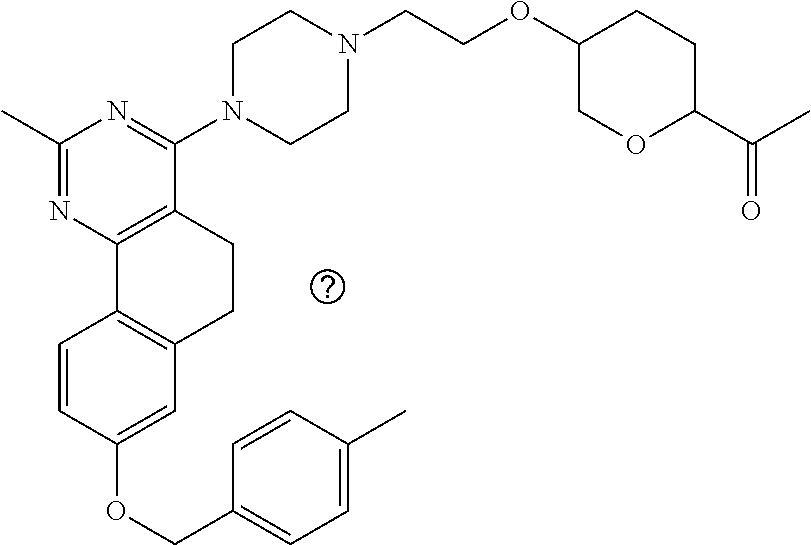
C1(OCC2=CC=C(C)C=C2)=CC2=C(C=C1)C1=C(CC2)C(N2CCN(CCOC3COC(C(C)=O)CC3)CC2)=NC(C)=N1
